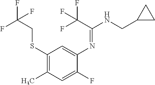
C1(SCC(F)(F)F)=C(C)C=C(F)C(N=C(NCC2CC2)C(F)(F)F)=C1
